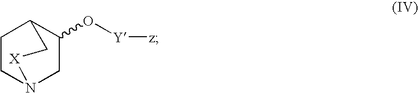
C1(O[Y][z])CN2CCC1C[X]2
